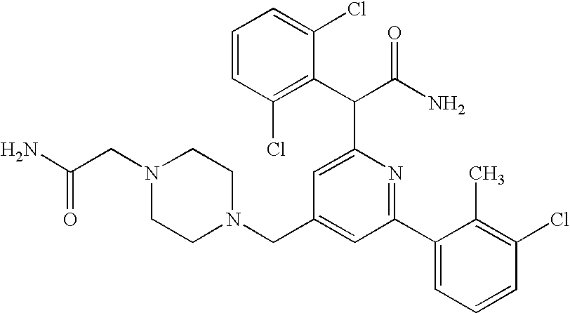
C(C1=CC(C2=CC=CC(Cl)=C2C)=NC(C(C(N)=O)C2=C(Cl)C=CC=C2Cl)=C1)N1CCN(CC(N)=O)CC1
